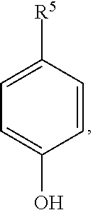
C1=CC([R5])=CC=C1O
